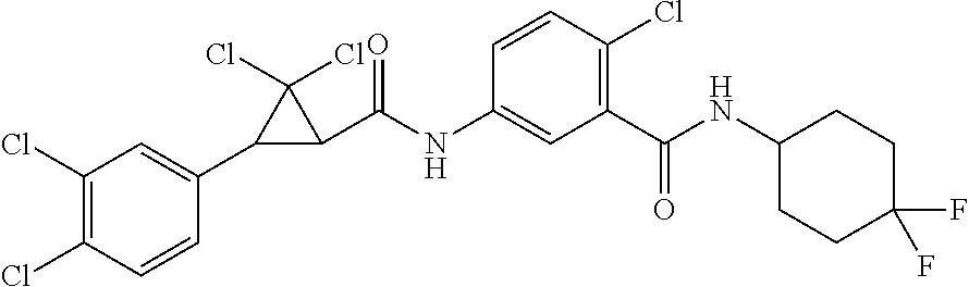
C1(Cl)=C(Cl)C=CC(C2C(C(NC3=CC(C(NC4CCC(F)(F)CC4)=O)=C(Cl)C=C3)=O)C2(Cl)Cl)=C1
